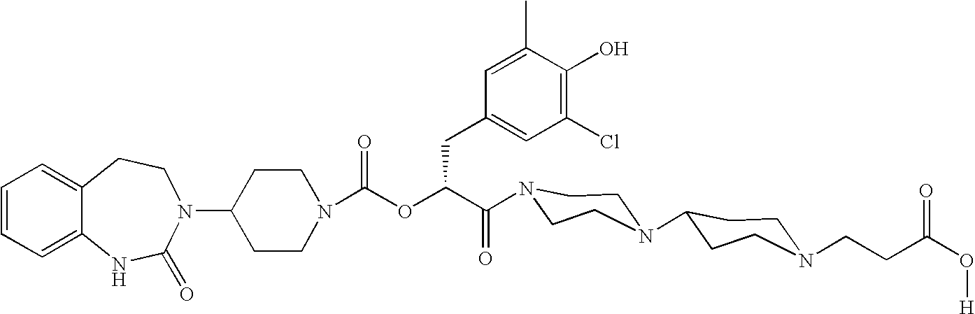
C1(N2C(=O)NC3=CC=CC=C3CC2)CCN(C(OC(C(=O)N2CCN(C3CCN(CCC(O[H])=O)CC3)CC2)CC2=CC(Cl)=C(O)C(C)=C2)=O)CC1
